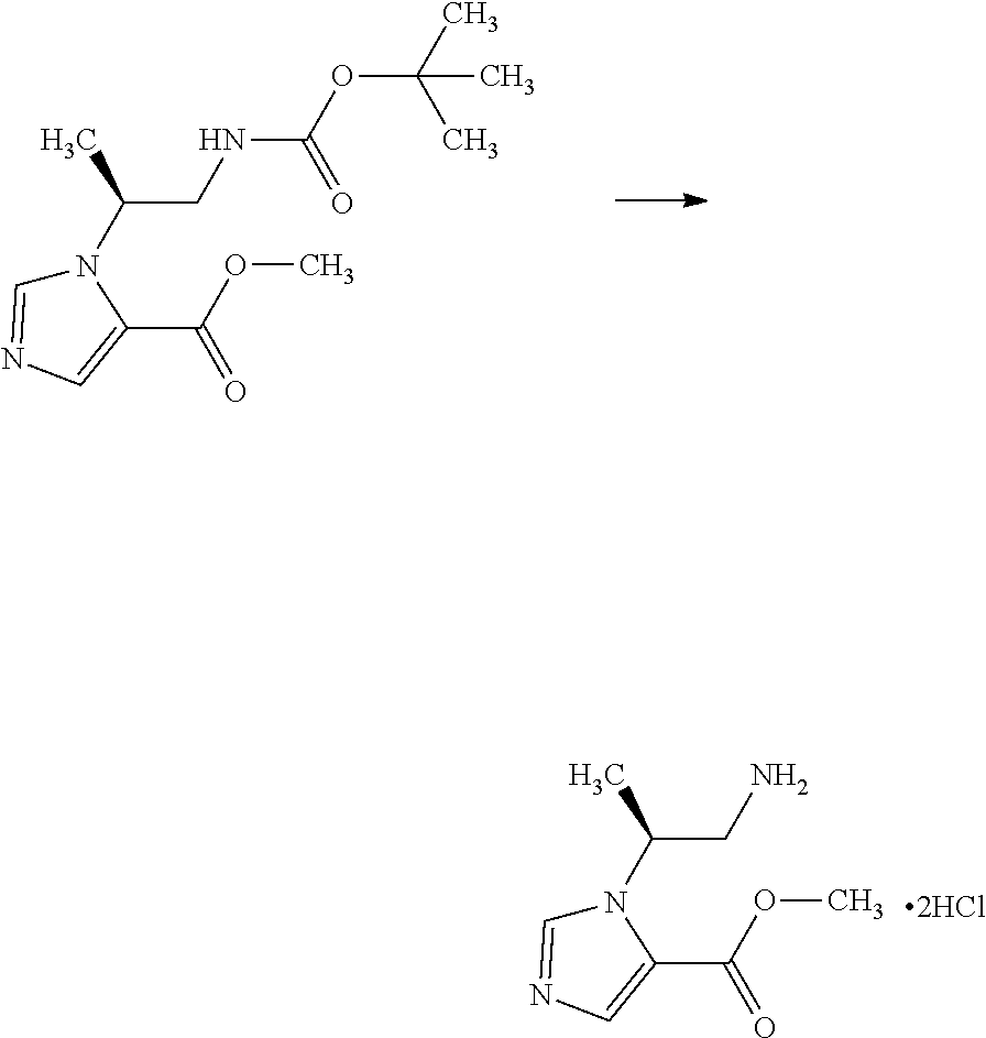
N1(C(CN)C)C=NC=C1C(OC)=O.N1(C(CNC(OC(C)(C)C)=O)C)C=NC=C1C(OC)=O
